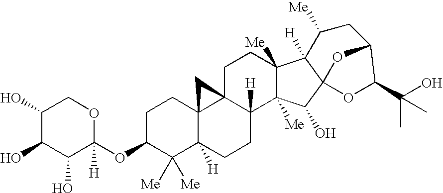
C1(O)C(O)C(O)C(OC2C([Me])([Me])C3([H])C4(CC2)C2(C([H])(CC3)C3([Me])C([Me])(CC2)C2([H])C([Me])CC5C(C(O)(C)C)OC2(O5)C3O)C4)([H])OC1
